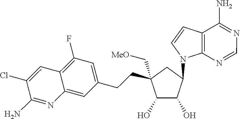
C1(O)C(O)C(N2C3=C(C=C2)C(N)=NC=N3)CC1(C[MeO])CCC1=CC(F)=C2C(=C1)N=C(N)C(Cl)=C2
